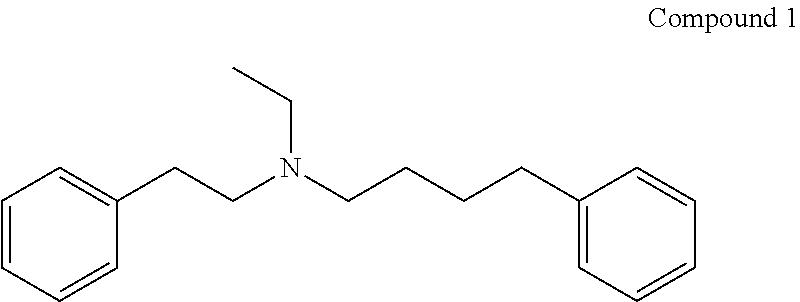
C1=CC=CC(CCN(CCCCC2=CC=CC=C2)CC)=C1
